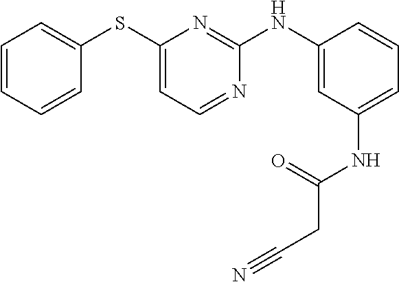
C1=CC=CC(SC2=CC=NC(NC3=CC(NC(CC#N)=O)=CC=C3)=N2)=C1
